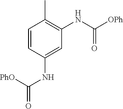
C1=CC(C)=C(NC(=O)[OPh])C=C1NC(=O)[PhO]
